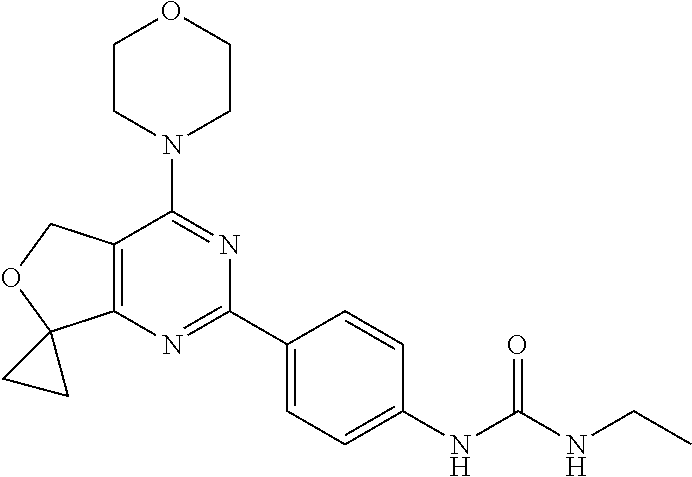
C12=C(N=C(C3=CC=C(NC(NCC)=O)C=C3)N=C1N1CCOCC1)C1(OC2)CC1
